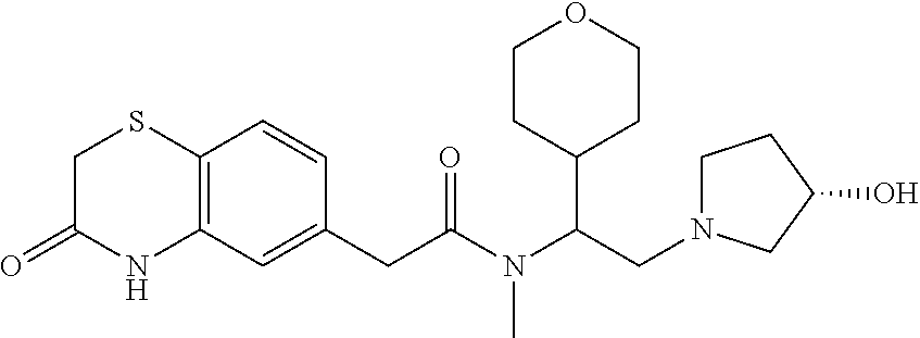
C12=C(C=C(CC(N(C(CN3CCC(O)C3)C3CCOCC3)C)=O)C=C1)NC(=O)CS2
